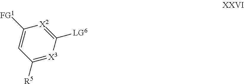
[FG1]C1=CC([R5])=[X3]C([LG6])=[X2]1
